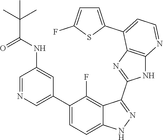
C1=NC=C(C2=CC=C3C(=C2F)C(C2=NC4=C(N2)N=CC=C4C2=CC=C(F)S2)=NN3)C=C1NC(C(C)(C)C)=O
